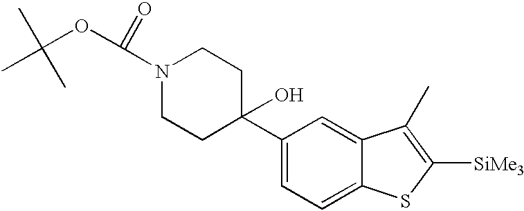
C1(C2(O)CCN(C(OC(C)(C)C)=O)CC2)=CC=C2C(=C1)C(C)=C([SiMe3])S2
